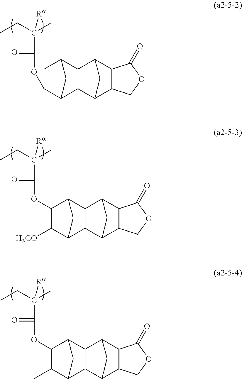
CCC(C)([Ra])C(=O)OC1C2CC(C3C2C2C4C(C3C2)C(=O)OC4)C1.CCC(C)([Ra])C(=O)OC1C([H3CO])C2CC1C1C2C2C3C(C1C2)C(=O)OC3.CCC(C)([Ra])C(=O)OC1C(C)C2CC1C1C2C2C3C(C1C2)C(=O)OC3
